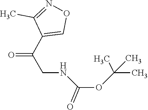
C1(C)=NOC=C1C(CNC(OC(C)(C)C)=O)=O
